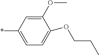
C1(OC)=CC(*)=CC=C1OCCC
